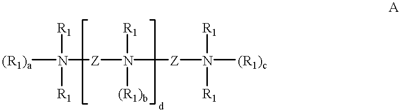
[(R1)a]N([R1])([R1])[Z]N([(R1)b])([R1])[Z]N([R1])([R1])[(R1)c]
